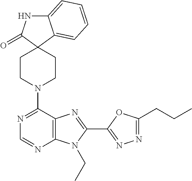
C12=CC=CC=C1C1(C(=O)N2)CCN(C2=NC=NC3=C2N=C(C2=NN=C(CCC)O2)N3CC)CC1
